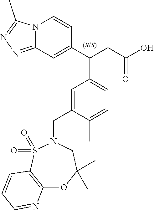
C12=C(S(=O)(=O)N(CC3=CC(C(C4=CC5=NN=C(C)N5C=C4)CC(O)=O)=CC=C3C)CC(C)(C)O1)C=CC=N2
